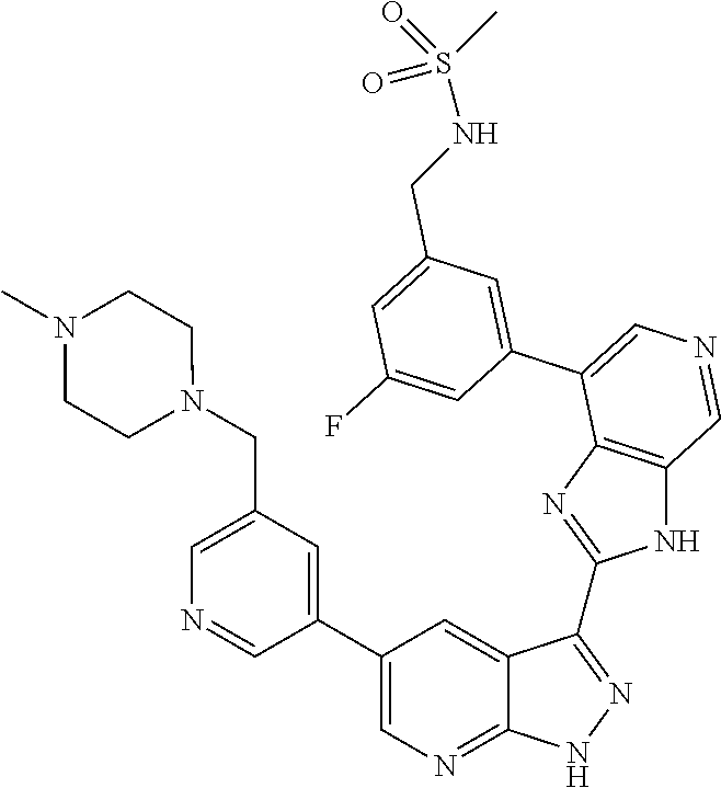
C1=C(CN2CCN(C)CC2)C=C(C2=CN=C3C(=C2)C(C2=NC4=C(N2)C=NC=C4C2=CC(CNS(=O)(C)=O)=CC(F)=C2)=NN3)C=N1
